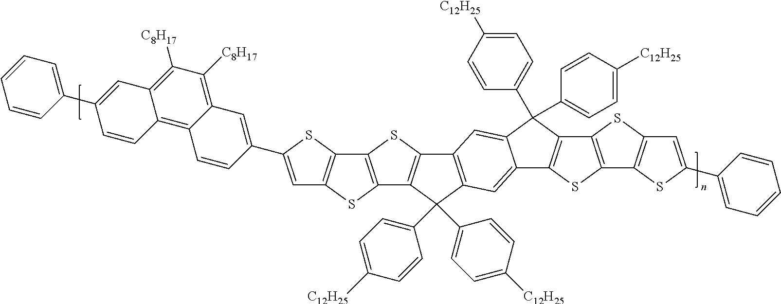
C12=CC3=C(C=C1C(C1=CC=C([C12H25])C=C1)(C1=CC=C([C12H25])C=C1)C1=C2SC2=C1SC1=C2SC(C2=CC=CC=C2)=C1)C1=C(C3(C2=CC=C([C12H25])C=C2)C2=CC=C([C12H25])C=C2)C2=C(S1)C1=C(S2)C=C(C2=CC3=C([C8H17])C([C8H17])=C4C(=C3C=C2)C=CC(C2=CC=CC=C2)=C4)S1
